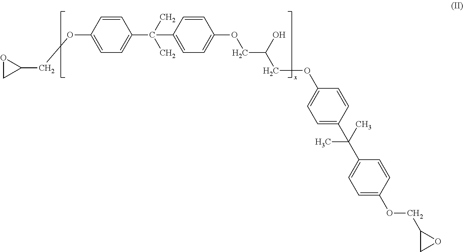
O1CC1COC1=CC=C(C(C)(C)C2=CC=C(OCC(COC3=CC=C(C(C4=CC=C(OCC5CO5)C=C4)(C)C)C=C3)O)C=C2)C=C1
